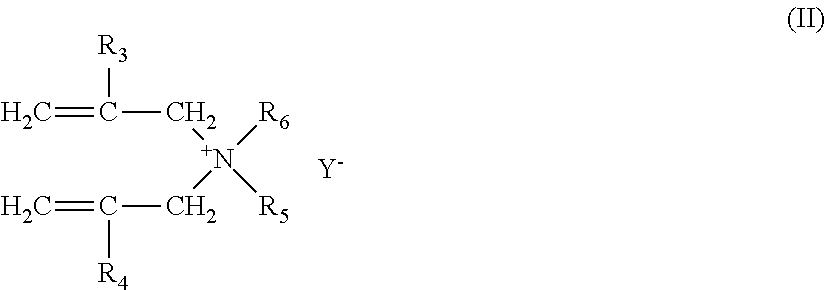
[R3]C(=C)C[N+]([R5])([R6])CC([R4])=C.[Y]
